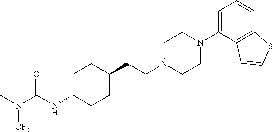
N(C(NC1CCC(CCN2CCN(C3=CC=CC4=C3C=CS4)CC2)CC1)=O)(C)[CF3]
